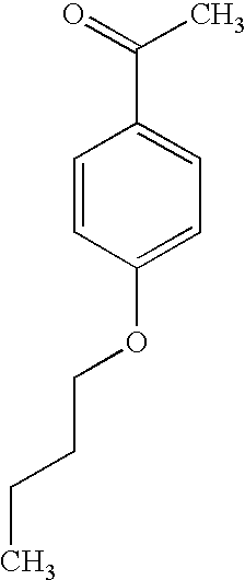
C1=CC(OCCCC)=CC=C1C(=O)C
